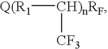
[CH)nRF]([Q(R1])[CF3]
